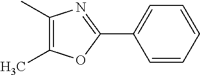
C1(C)=C(C)OC(C2=CC=CC=C2)=N1
